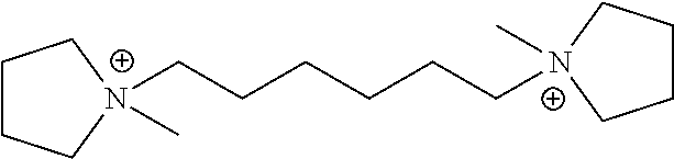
C1CC[N+](C)(CCCCCC[N+]2(C)CCCC2)C1
